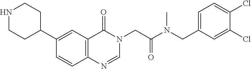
C1=CC2=C(C=C1C1CCNCC1)C(=O)N(CC(=O)N(CC1=CC=C(Cl)C(Cl)=C1)C)C=N2
